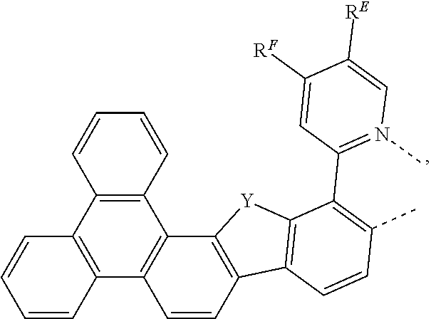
C12=C(C=CC(C)=C1C1=N(C)C=C([RE])C([RF])=C1)C1=C([Y]2)C2=C(C=C1)C1=C(C3=C2C=CC=C3)C=CC=C1
